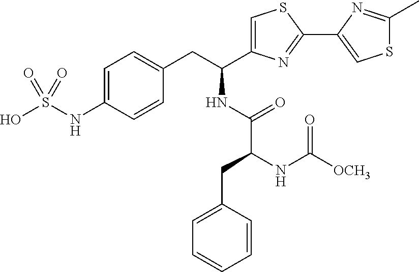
C1=C(C(CC2=CC=C(NS(O)(=O)=O)C=C2)NC(C(NC([OCH3])=O)CC2=CC=CC=C2)=O)N=C(C2=CSC(C)=N2)S1
